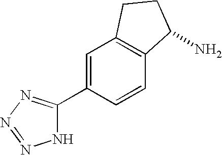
C1(C2=CC3=C(C=C2)C(N)CC3)=NN=NN1
